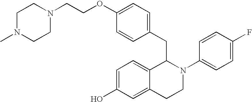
O(C1=CC=C(CC2C3=CC=C(O)C=C3CCN2C2=CC=C(F)C=C2)C=C1)CCN1CCN(C)CC1
